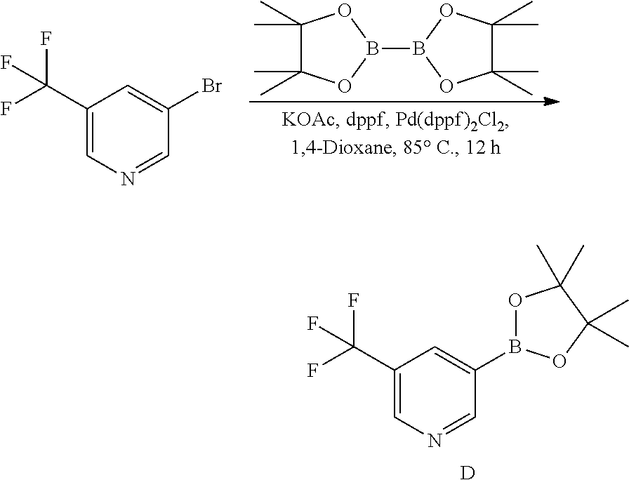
C1(C)(C)C(C)(C)OB(B2OC(C)(C)C(C)(C)O2)O1.C1(C(F)(F)F)=CN=CC(Br)=C1.[D].C1(C(F)(F)F)=CN=CC(B2OC(C)(C)C(C)(C)O2)=C1
